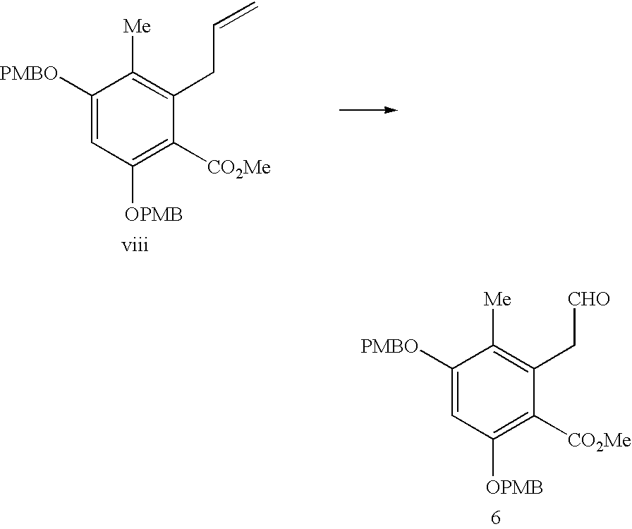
C1([PMBO])=CC([OPMB])=C([CO2Me])C(C[CHO])=C1[Me].C1([PMBO])=CC([OPMB])=C([CO2Me])C(CC=C)=C1[Me]
